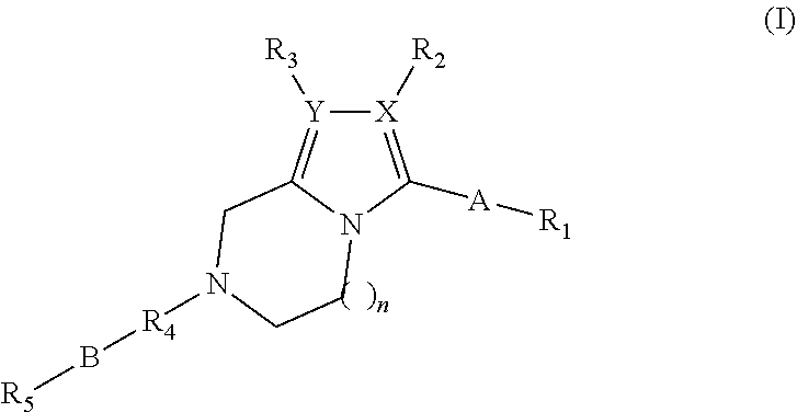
[X]1([R2])=C([A][R1])N2C(=[Y]1[R3])CN([R4]B[R5])CC2
